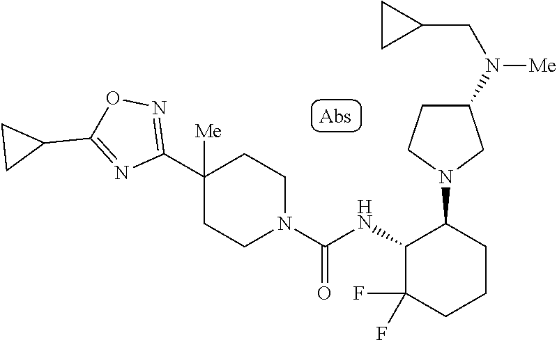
C1(C2([Me])CCN(C(=O)NC3C(F)(F)CCCC3N3CC(N(CC4CC4)[Me])CC3)CC2)=NOC(C2CC2)=N1
